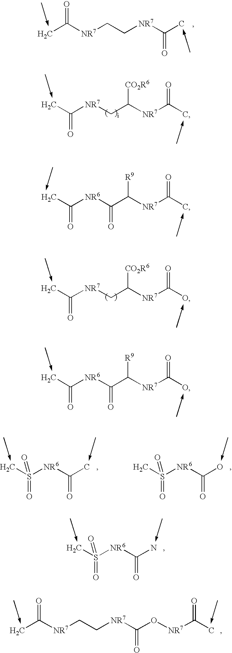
CC([NR7]CC[NR7]C(C)=O)=O.CC([NR7]CC([NR7]C(C)=O)[CO2R6])=O.CC([NR6]C(C([NR7]C(C)=O)[R9])=O)=O.CC([NR7]CC([NR7]C(O)=O)[CO2R6])=O.CC([NR6]C(C([NR7]C(O)=O)[R9])=O)=O.CS([NR6]C(=O)O)(=O)=O.CS([NR6]C(=O)C)(=O)=O.CS([NR6]C(=O)N)(=O)=O.CC([NR7]CC[NR7]C(O[NR7]C(C)=O)=O)=O
